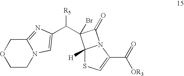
C1CN2C(=NC(C(C3(Br)C4([H])SC=C(C(=O)[OR3])N4C3=O)[R5])=C2)CO1
